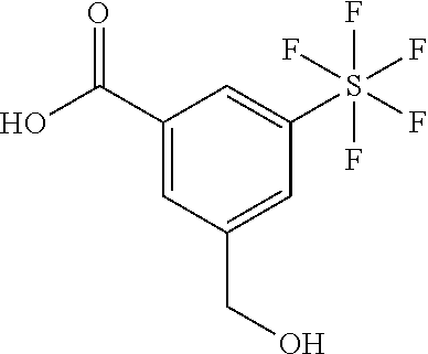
OC(C1=CC(CO)=CC(S(F)(F)(F)(F)F)=C1)=O
